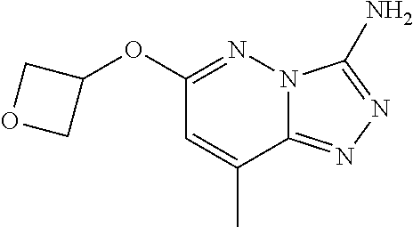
C12=NN=C(N)N1N=C(OC1COC1)C=C2C
